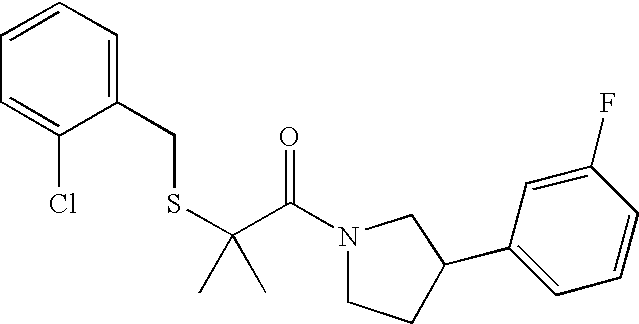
C1=CC=C(CSC(C(=O)N2CCC(C3=CC=CC(F)=C3)C2)(C)C)C(Cl)=C1
